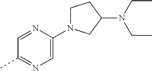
C1=NC(N2CCC(N(CC)CC)C2)=CN=C1C
